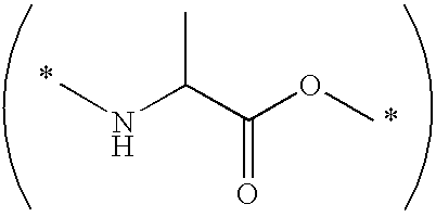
CC(NC)C(OC)=O
